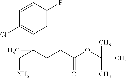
C1=CC(F)=CC(C(CCC(OC(C)(C)C)=O)(CN)C)=C1Cl
